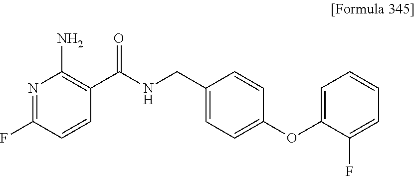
N1=C(F)C=CC(C(NCC2=CC=C(OC3=CC=CC=C3F)C=C2)=O)=C1N
